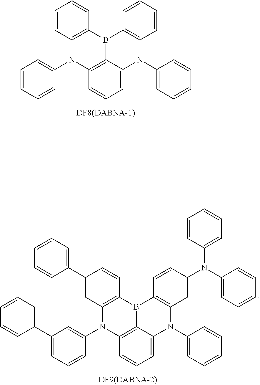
C1=CC=CC(N2C3=C4B(C5=C2C=CC=C5)C2=C(N(C5=CC=CC=C5)C4=CC=C3)C=CC=C2)=C1.C1(C2=CC=CC=C2)=CC=CC(N2C3=C4B(C5=C2C=C(C2=CC=CC=C2)C=C5)C2=C(N(C5=CC=CC=C5)C4=CC=C3)C=C(N(C3=CC=CC=C3)C3=CC=CC=C3)C=C2)=C1
